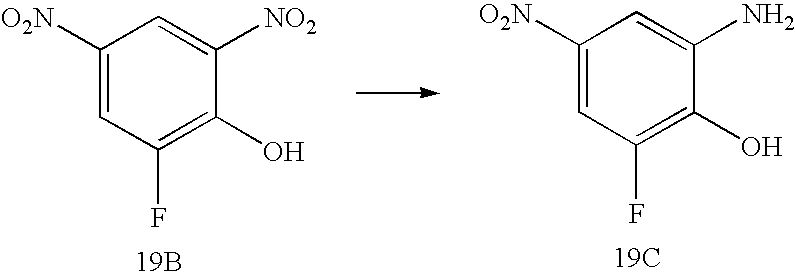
C1([O2N])=CC(F)=C(O)C(N)=C1.[19C].C1([O2N])=CC(F)=C(O)C([NO2])=C1.[19B]
